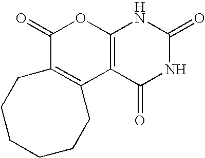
C1(=O)C2=C(C3=C(O1)NC(=O)NC3=O)CCCCCC2
